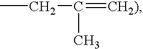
CCC(=[CH2)])C
